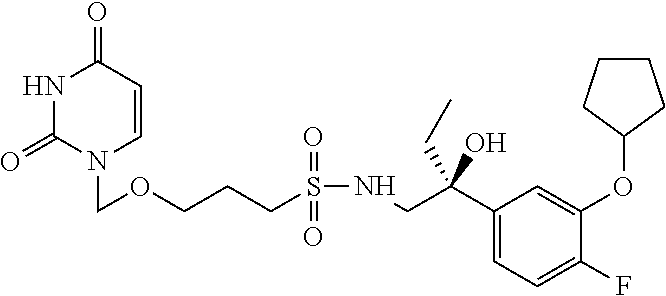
N1C(=O)N(COCCCS(NCC(C2=CC=C(F)C(OC3CCCC3)=C2)(CC)O)(=O)=O)C=CC1=O
